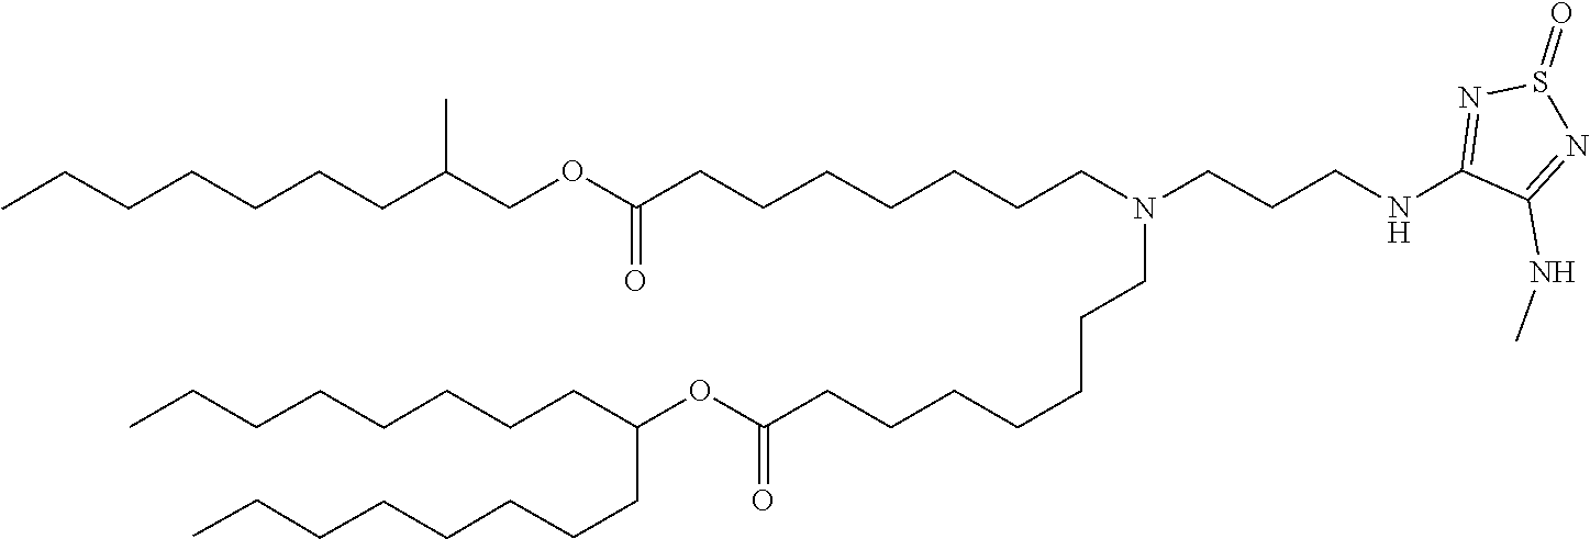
C(CCCCC(CCCCCCCC)OC(=O)CCCCCCCN(CCCCCCCC(OCC(CCCCCCC)C)=O)CCCNC1=NS(=O)N=C1NC)CCC
